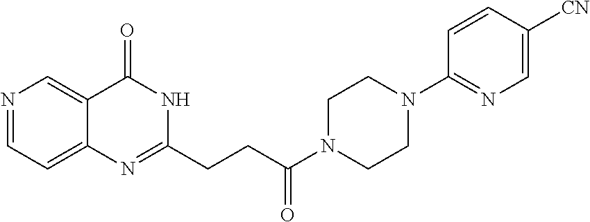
C12=CC=NC=C1C(=O)NC(CCC(N1CCN(C3=NC=C([CN])C=C3)CC1)=O)=N2
